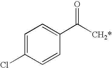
C1=C(Cl)C=CC(C([CH2*])=O)=C1
